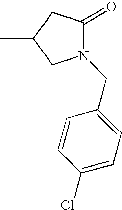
C1(=O)CC(C)CN1CC1=CC=C(Cl)C=C1
